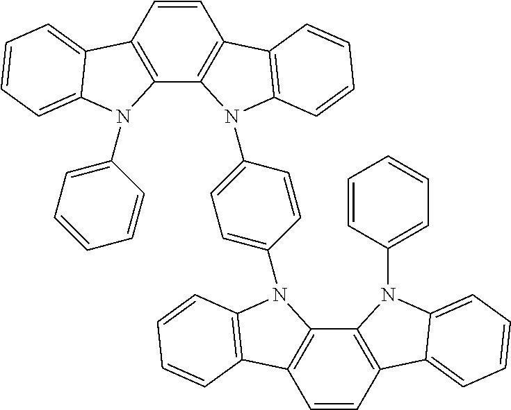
C12=C(C=CC3=C1N(C1=CC=C(N4C5=C(C=CC6=C5N(C5=CC=CC=C5)C5=CC=CC=C65)C5=C4C=CC=C5)C=C1)C1=C3C=CC=C1)C1=CC=CC=C1N2C1=CC=CC=C1
